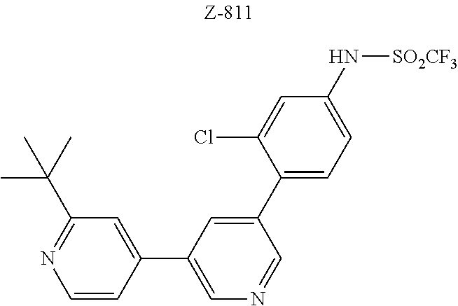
C1=CC(C2=CN=CC(C3=CC=C(N[SO2CF3])C=C3Cl)=C2)=CC(C(C)(C)C)=N1
